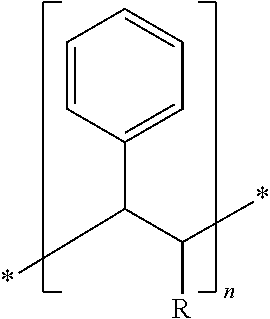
C1=CC(C(*)C([R])*)=CC=C1
